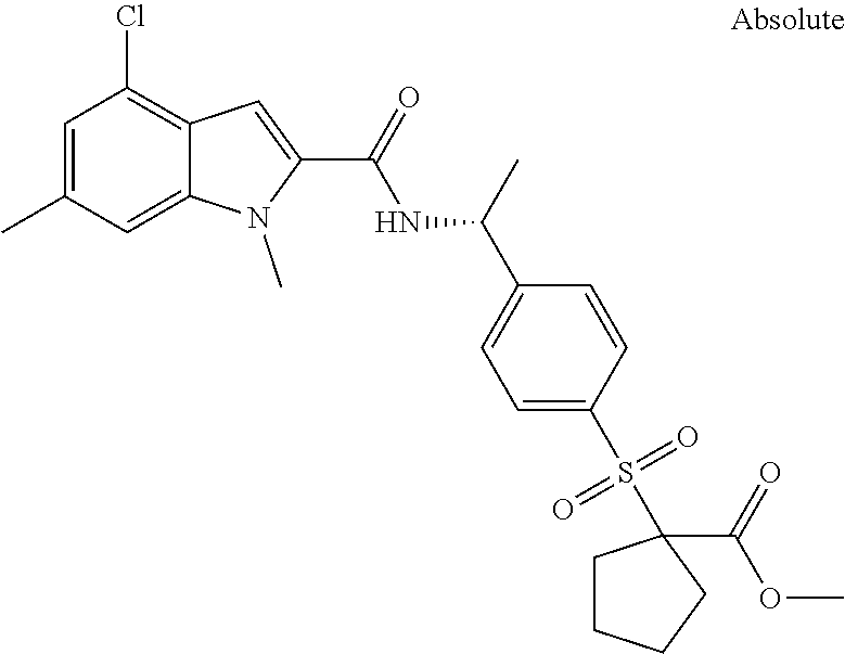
C12=CC(C)=CC(Cl)=C1C=C(C(=O)NC(C1=CC=C(S(=O)(=O)C3(C(OC)=O)CCCC3)C=C1)C)N2C
